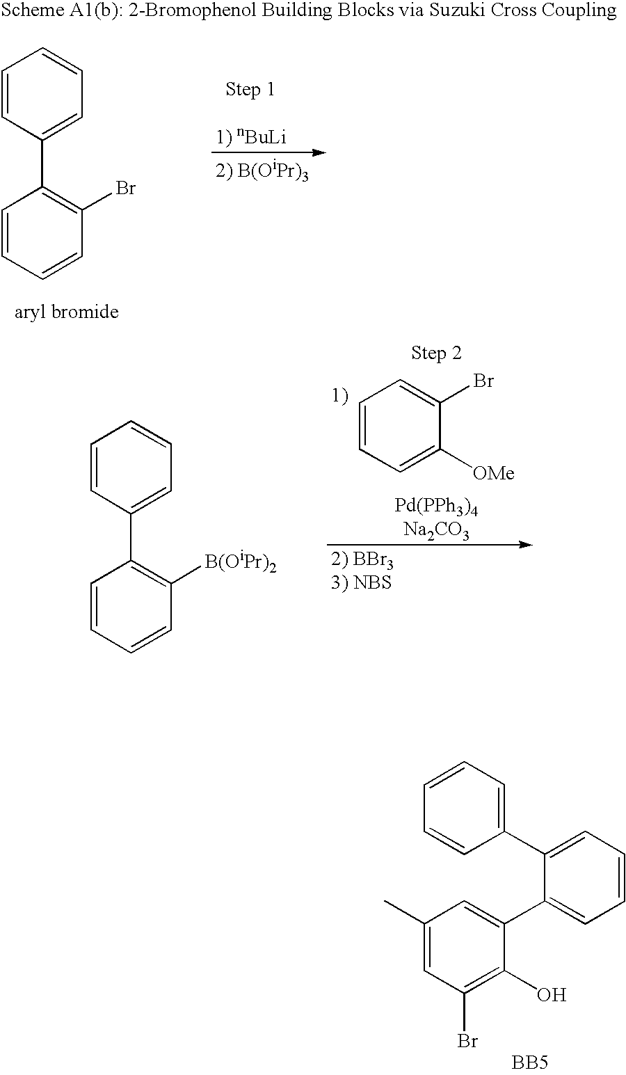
C1=CC(C2=C(Br)C=CC=C2)=CC=C1.C1=CC=C([OMe])C(Br)=C1.C1=CC(C2=C([B(OiPr)2])C=CC=C2)=CC=C1.C1(C)=CC(Br)=C(O)C(C2=CC=CC=C2C2=CC=CC=C2)=C1.[BB5]
